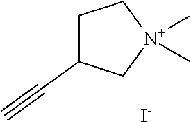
C1C(C#C)C[N+](C)(C)C1.[I-]
